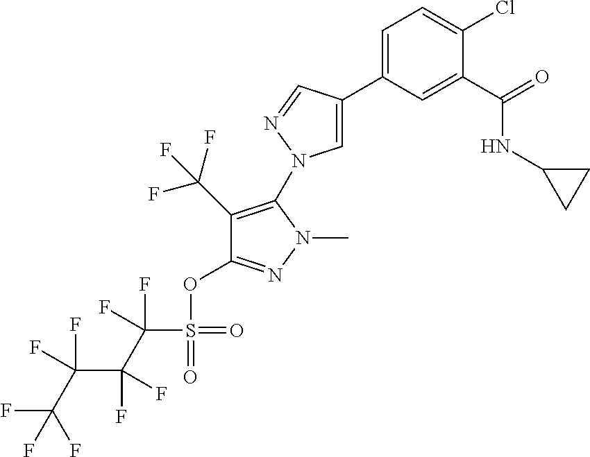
C1=C(C2=CN(C3=C(C(F)(F)F)C(OS(=O)(=O)C(F)(F)C(C(C(F)(F)F)(F)F)(F)F)=NN3C)N=C2)C=C(C(=O)NC2CC2)C(Cl)=C1
